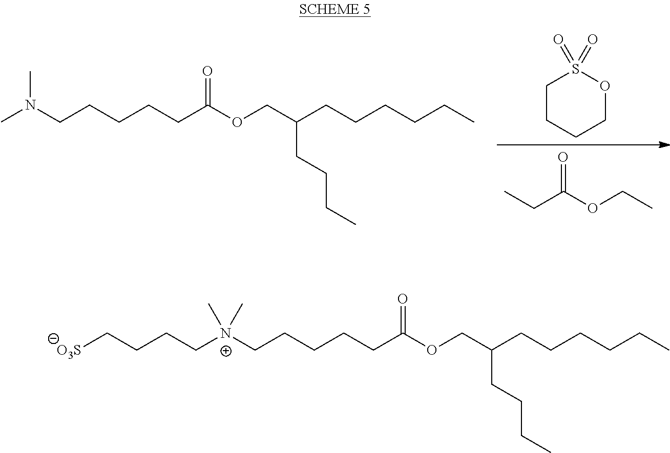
CCC(OCC)=O.C1CCCOS1(=O)=O.CN(CCCCCC(OCC(CCCCCC)CCCC)=O)C.C([N+](CCCCCC(OCC(CCCCCC)CCCC)=O)(C)C)CCC[O3S]
